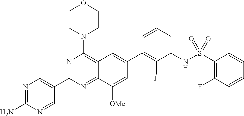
N1=C(N)N=CC(C2=NC(N3CCOCC3)=C3C(=N2)C([OMe])=CC(C2=C(F)C(NS(=O)(=O)C4=C(F)C=CC=C4)=CC=C2)=C3)=C1
